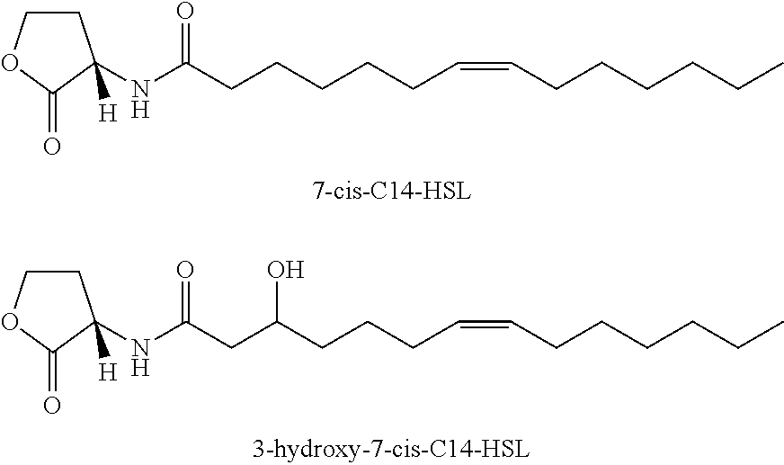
C1COC(=O)C1(NC(CCCCCC=CCCCCCC)=O)[H].C1COC(=O)C1(NC(CC(CCCC=CCCCCCC)O)=O)[H]
